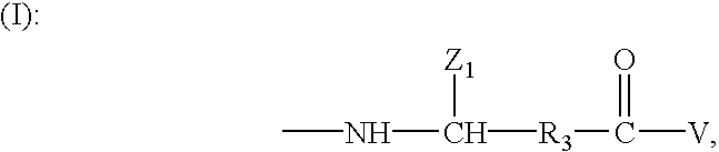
CNC([R3]C([V])=O)[Z1]
